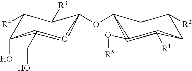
C1([R2])CC([R1])C(O[R5])C(OC2C([R3])C([R4])C(O)C(CO)O2)C1
